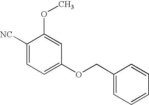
C1([NC])=CC=C(OCC2=CC=CC=C2)C=C1OC
